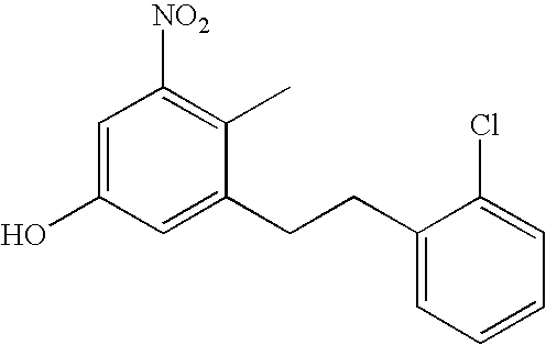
C1=C(O)C=C(CCC2=CC=CC=C2Cl)C(C)=C1[NO2]
